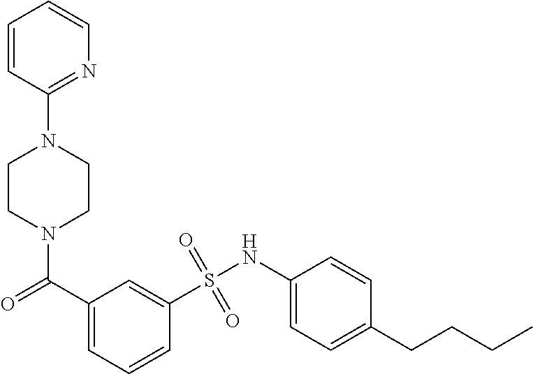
N1(C(C2=CC=CC(S(NC3=CC=C(CCCC)C=C3)(=O)=O)=C2)=O)CCN(C2=NC=CC=C2)CC1
